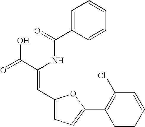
C1=C(C(=O)NC(C(=O)O)=CC2=CC=C(C3=C(Cl)C=CC=C3)O2)C=CC=C1
